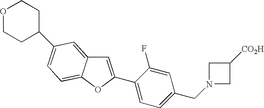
C1=C(C2=CC=C(CN3CC([CO2H])C3)C=C2F)OC2=CC=C(C3CCOCC3)C=C12
